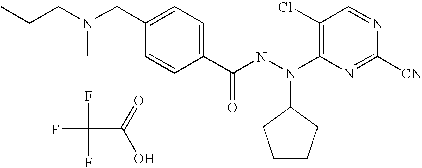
FC(F)(F)C(=O)O.C1(C(NN(C2=C(Cl)C=NC([CN])=N2)C2CCCC2)=O)=CC=C(CN(CCC)C)C=C1
